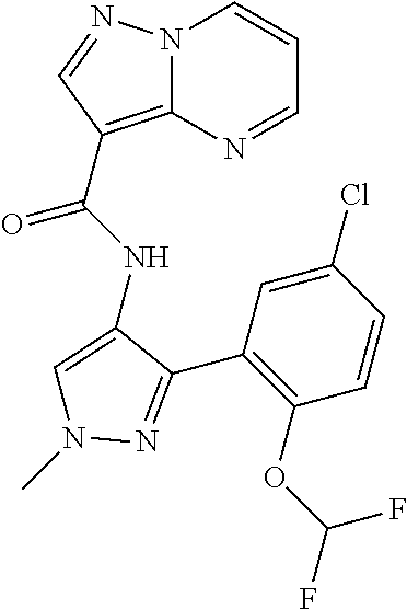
N12C(=C(C(NC3=CN(C)N=C3C3=C(OC(F)F)C=CC(Cl)=C3)=O)C=N1)N=CC=C2
